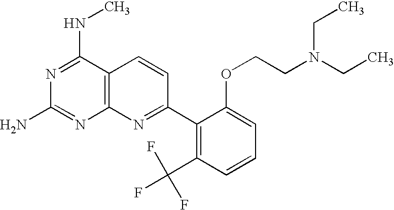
N1=C(NC)C2=C(N=C1N)N=C(C1=C(C(F)(F)F)C=CC=C1OCCN(CC)CC)C=C2
